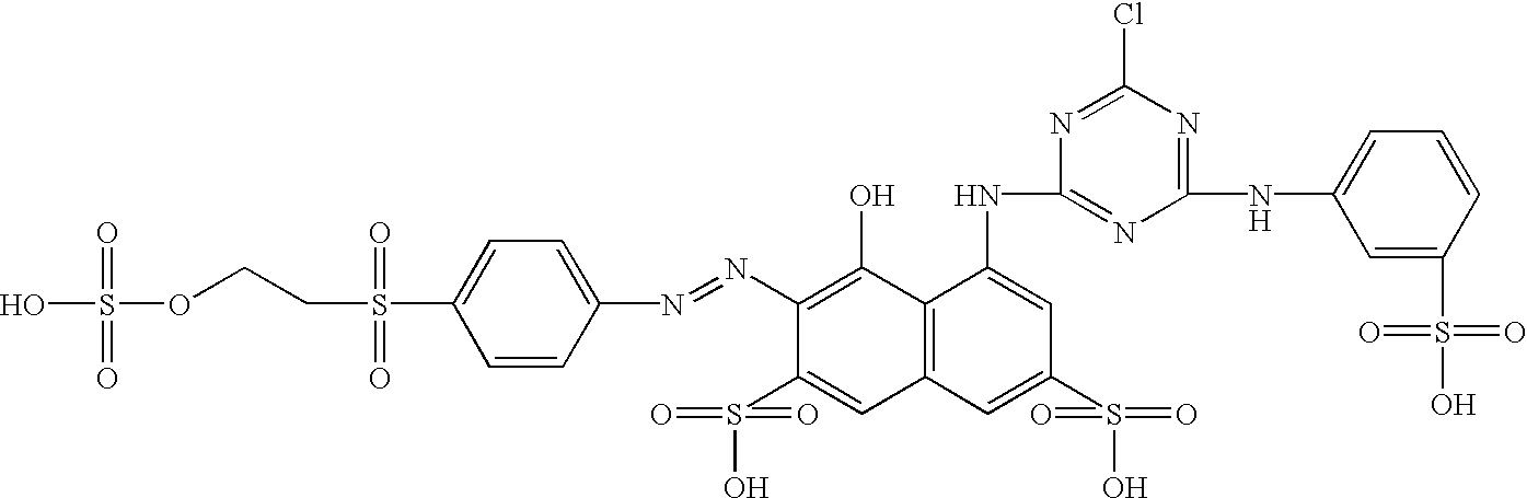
C1=CC(N=NC2=C(O)C3=C(C=C2S(=O)(=O)O)C=C(S(=O)(=O)O)C=C3NC2=NC(NC3=CC=CC(S(O)(=O)=O)=C3)=NC(Cl)=N2)=CC=C1S(CCOS(O)(=O)=O)(=O)=O
